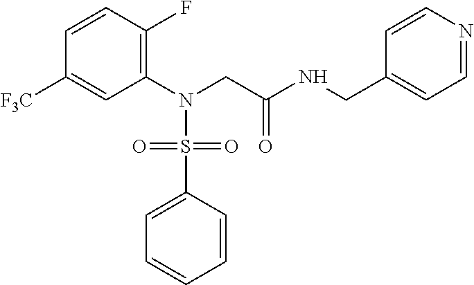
C1(N(CC(NCC2=CC=NC=C2)=O)S(C2=CC=CC=C2)(=O)=O)=C(F)C=CC([F3C])=C1
